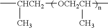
C[CHCH2]([OCH2CH](C)C)C
